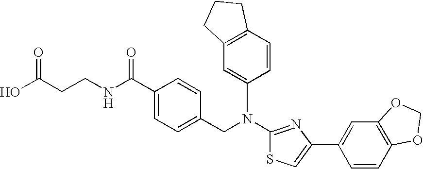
N(C1=NC(C2=CC3=C(C=C2)OCO3)=CS1)(CC1=CC=C(C(NCCC(O)=O)=O)C=C1)C1=CC2=C(C=C1)CCC2
